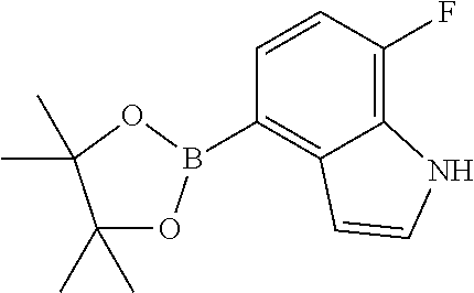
C1(C)(C)OB(C2=C3C(=C(F)C=C2)NC=C3)OC1(C)C
